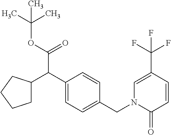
C1(C(C2CCCC2)C(OC(C)(C)C)=O)=CC=C(CN2C(=O)C=CC(C(F)(F)F)=C2)C=C1
